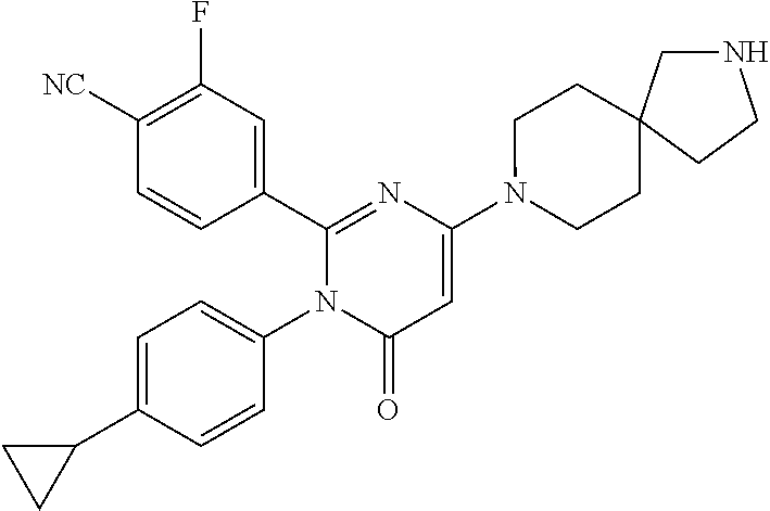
C1(C2=CC(F)=C([CN])C=C2)=NC(N2CCC3(CC2)CNCC3)=CC(=O)N1C1=CC=C(C2CC2)C=C1
